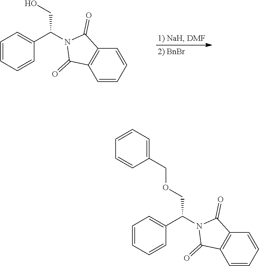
C1=CC=CC(C(CO)N2C(=O)C3=C(C=CC=C3)C2=O)=C1.C1=CC=CC(C(COCC2=CC=CC=C2)N2C(=O)C3=C(C=CC=C3)C2=O)=C1
